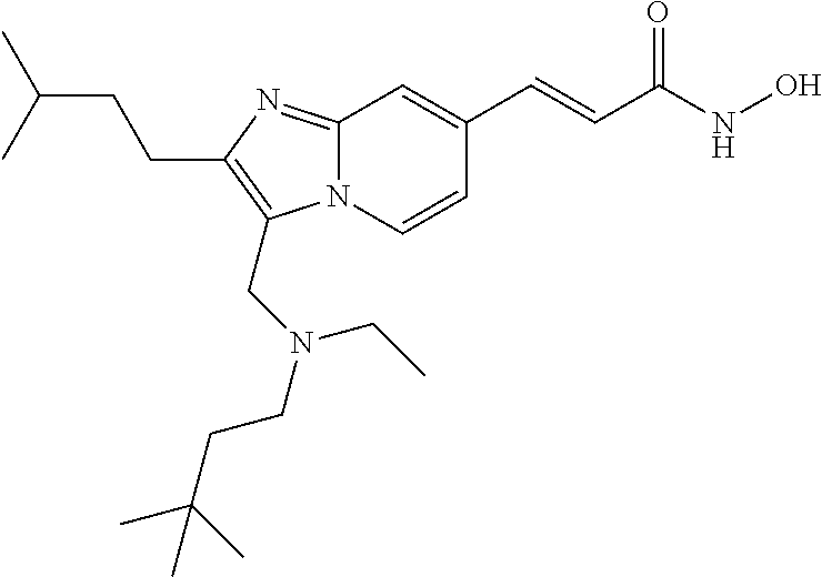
N12C(=NC(CCC(C)C)=C1CN(CCC(C)(C)C)CC)C=C(C=CC(NO)=O)C=C2
